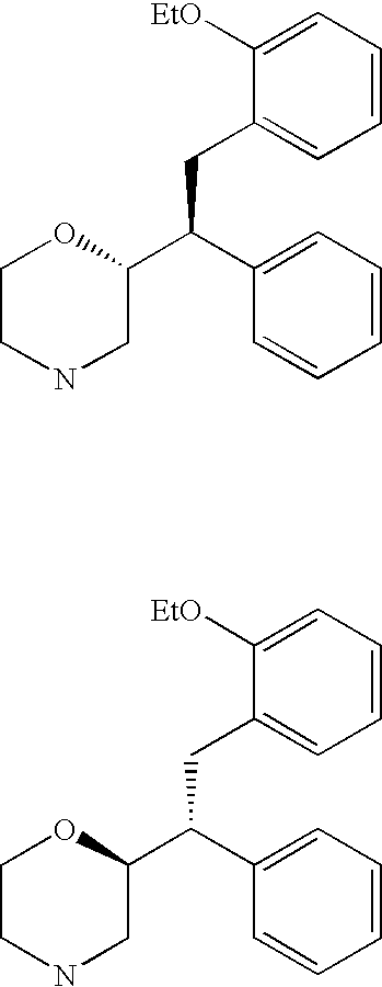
C1([EtO])=CC=CC=C1CC(C1=CC=CC=C1)C1OCCNC1.C1([EtO])=CC=CC=C1CC(C1=CC=CC=C1)C1OCCNC1
